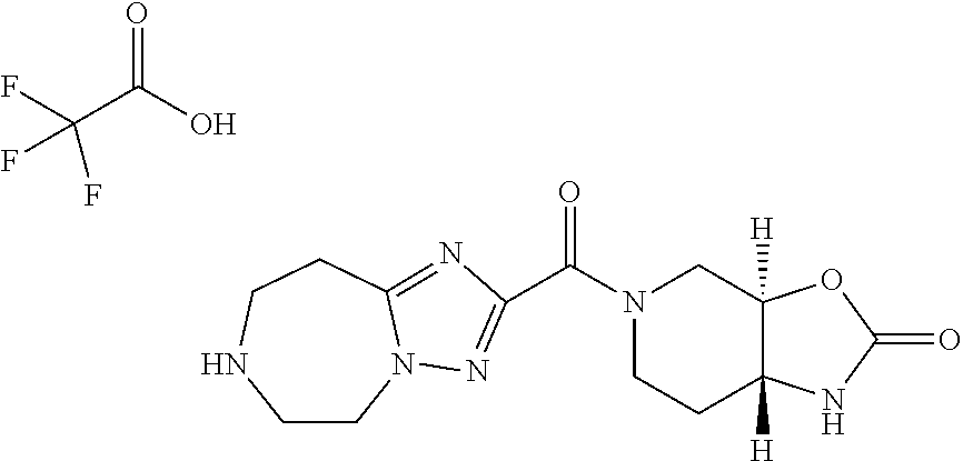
C(C(O)=O)(F)(F)F.C1CN2C(=NC(C(N3CCC4([H])C([H])(C3)OC(=O)N4)=O)=N2)CCN1
